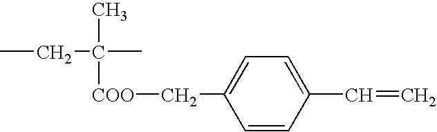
CCC(C)(C)[COO]CC1=CC=C(C=C)C=C1
